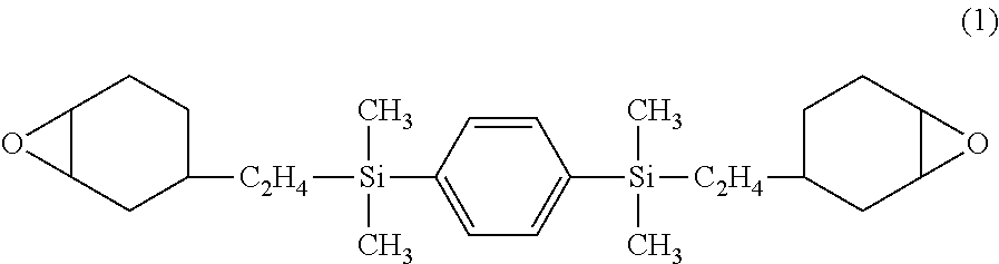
[C2H4]([Si](C1=CC=C([Si]([C2H4]C2CC3C(CC2)O3)(C)C)C=C1)(C)C)C1CCC2C(C1)O2
